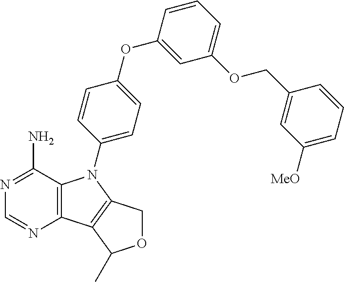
C12=C(C(N)=NC=N1)N(C1=CC=C(OC3=CC(OCC4=CC([MeO])=CC=C4)=CC=C3)C=C1)C1=C2C(C)OC1
